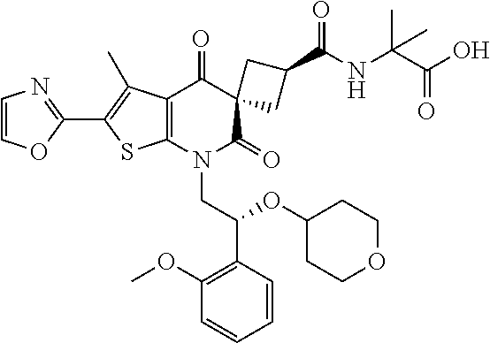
C1=COC(C2=C(C)C3=C(S2)N(CC(OC2CCOCC2)C2=C(OC)C=CC=C2)C(=O)C2(C3=O)CC(C(NC(C(O)=O)(C)C)=O)C2)=N1
